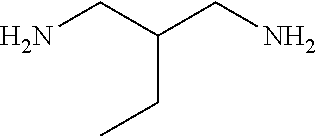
NCC(CN)CC
